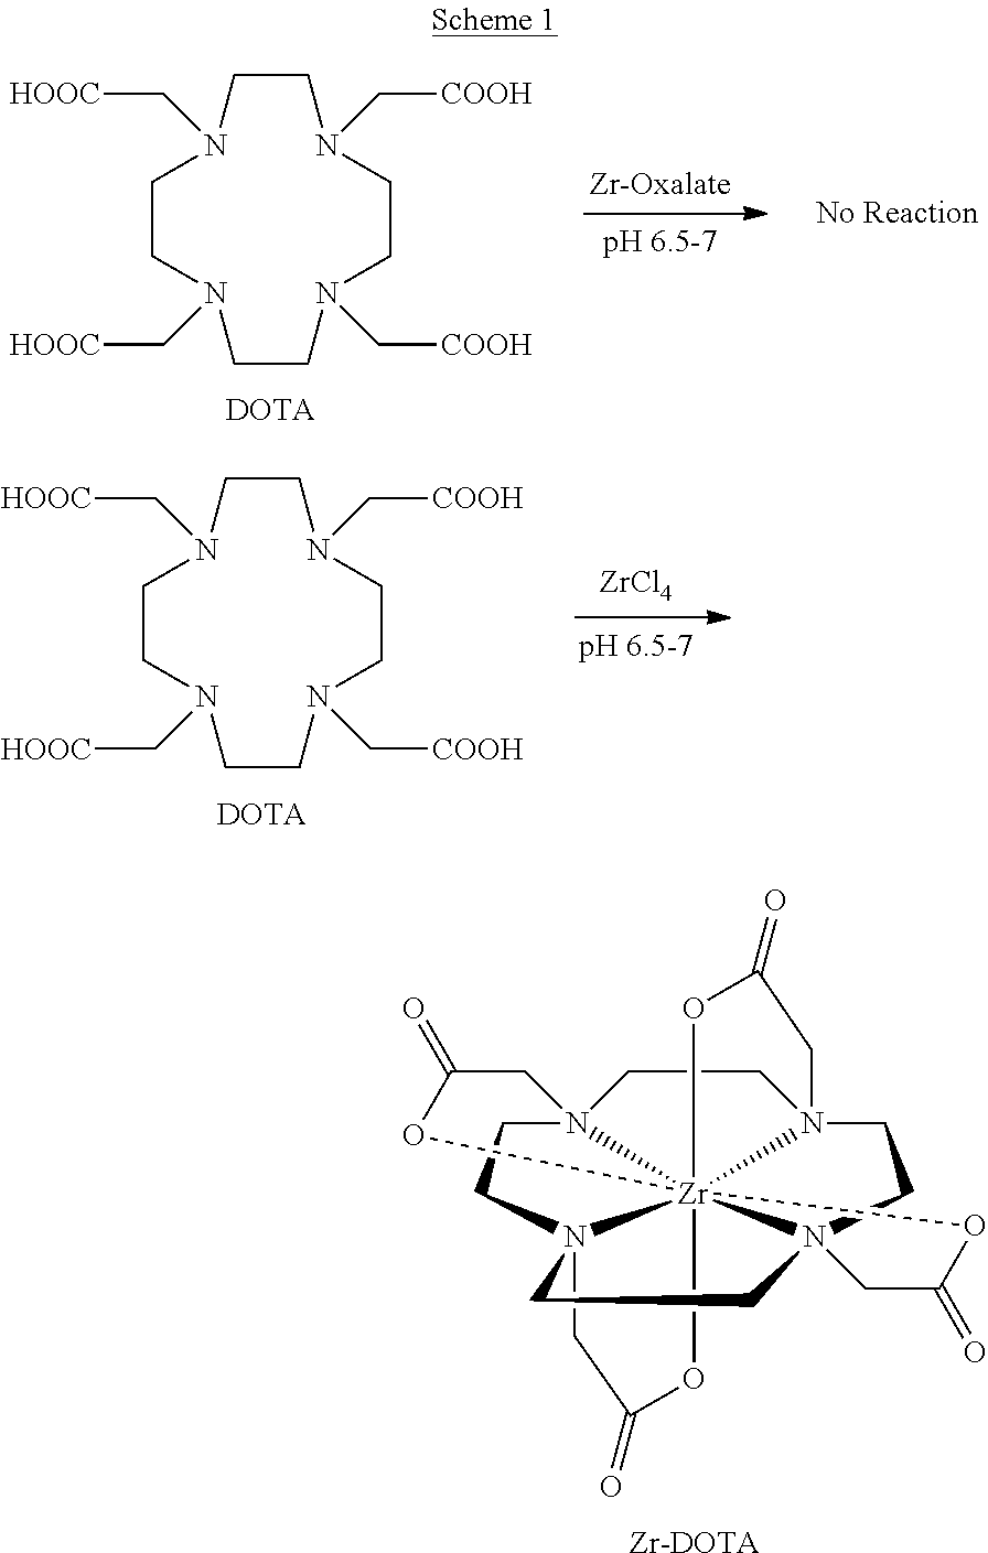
C1CN(C[COOH])CCN(C[COOH])CCN(C[HOOC])CCN1C[HOOC].[DOTA].[ZrCl4].C1CN(C[COOH])CCN(C[COOH])CCN(C[HOOC])CCN1C[HOOC].[DOTA].C1N23CCN45[Zr]2678(N(CCN6(CC(=O)O7)CC3)(CC(=O)O8)CC4)(OC(=O)C5)OC1=O.[Zr-DOTA]
